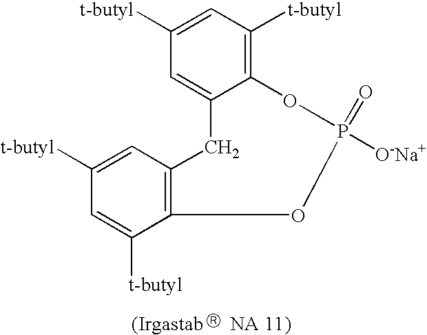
C12=C(C=C([t-butyl])C=C1[t-butyl])CC1=CC([t-butyl])=CC([t-butyl])=C1OP([O-Na+])(=O)O2
